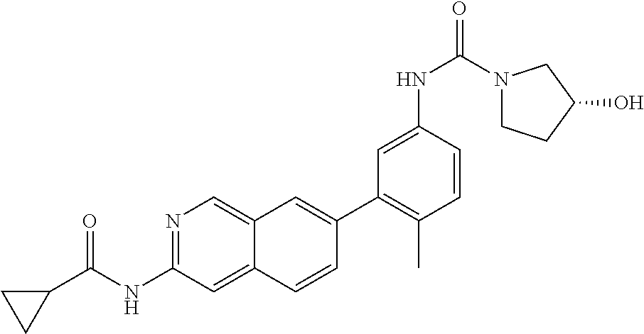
C1(C2=C(C)C=CC(NC(=O)N3CCC(O)C3)=C2)=CC2=CN=C(NC(=O)C3CC3)C=C2C=C1
